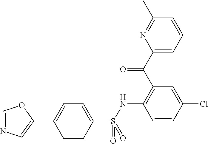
C1(C(C2=C(NS(C3=CC=C(C4=CN=CO4)C=C3)(=O)=O)C=CC(Cl)=C2)=O)=CC=CC(C)=N1
